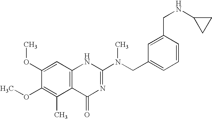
C1(OC)=CC2=C(C(C)=C1OC)C(=O)N=C(N(CC1=CC=CC(CNC3CC3)=C1)C)N2
